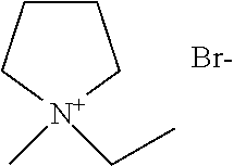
C1CC[N+](C)(CC)C1.[Br-]
